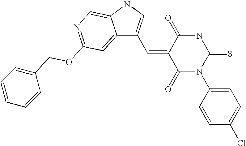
C(=C1C(=O)N(C2=CC=C(Cl)C=C2)C(=S)NC1=O)C1=CNC2=CN=C(OCC3=CC=CC=C3)C=C12
